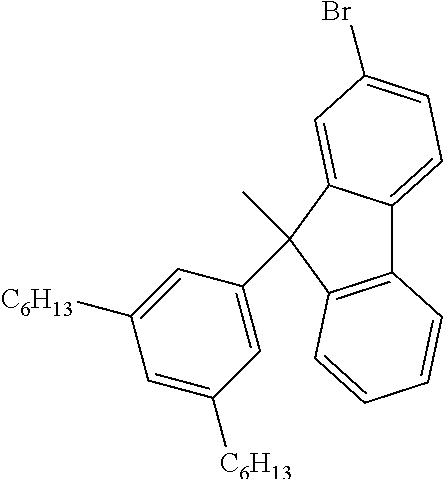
C12=C(C(C3=CC([C6H13])=CC([C6H13])=C3)(C)C3=CC(Br)=CC=C13)C=CC=C2
